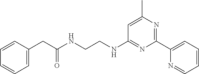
C1=C(CC(NCCNC2=NC(C3=CC=CC=N3)=NC(C)=C2)=O)C=CC=C1
